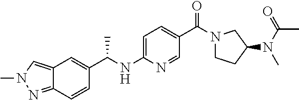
C1=C(NC(C2=CC3=CN(C)N=C3C=C2)C)N=CC(C(N2CCC(N(C(=O)C)C)C2)=O)=C1
